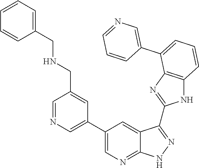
C1=NC=C(C2=CN=C3C(=C2)C(C2=NC4=C(N2)C=CC=C4C2=CN=CC=C2)=NN3)C=C1CNCC1=CC=CC=C1
